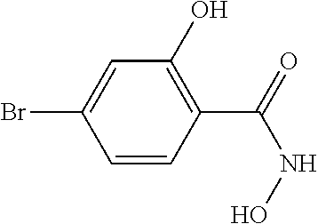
C1=CC(C(=O)NO)=C(O)C=C1Br
